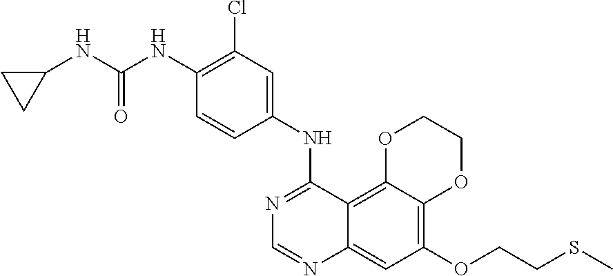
C12=C(OCCSC)C=C3C(=C1OCCO2)C(NC1=CC(Cl)=C(NC(NC2CC2)=O)C=C1)=NC=N3
